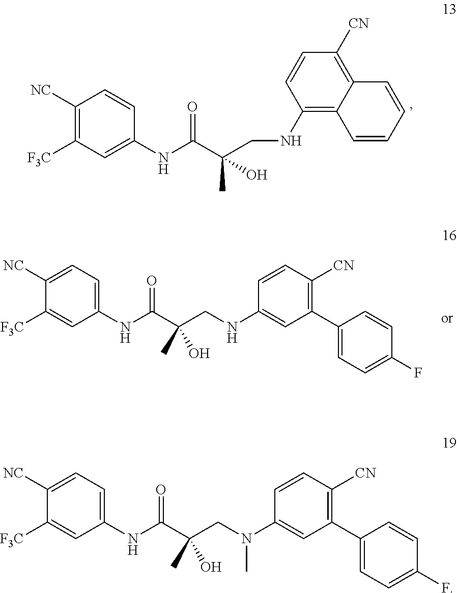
C1([NC])=C([F3C])C=C(NC(C(CNC2=C3C(=C([CN])C=C2)C=CC=C3)(C)O)=O)C=C1.C1([NC])=CC=C(NC(C(CNC2=CC(C3=CC=C(F)C=C3)=C([CN])C=C2)(C)O)=O)C=C1[F3C].C1([NC])=CC=C(NC(C(CN(C2=CC(C3=CC=C(F)C=C3)=C([CN])C=C2)C)(C)O)=O)C=C1[F3C]
